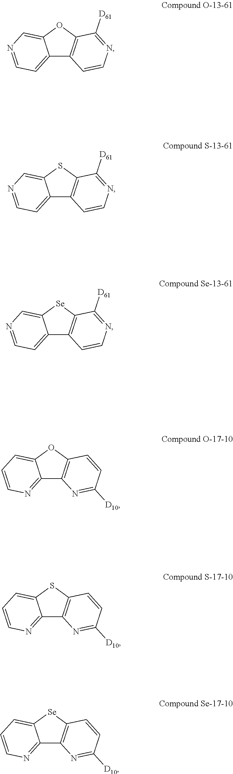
C12=CC=NC=C1OC1=C2C=CN=C1[D61].C12=CC=NC=C1SC1=C2C=CN=C1[D61].C12=CC=NC=C1[Se]C1=C2C=CN=C1[D61].C12=NC=CC=C1OC1=C2N=C([D10])C=C1.C12=NC=CC=C1SC1=C2N=C([D10])C=C1.C12=NC=CC=C1[Se]C1=C2N=C([D10])C=C1
